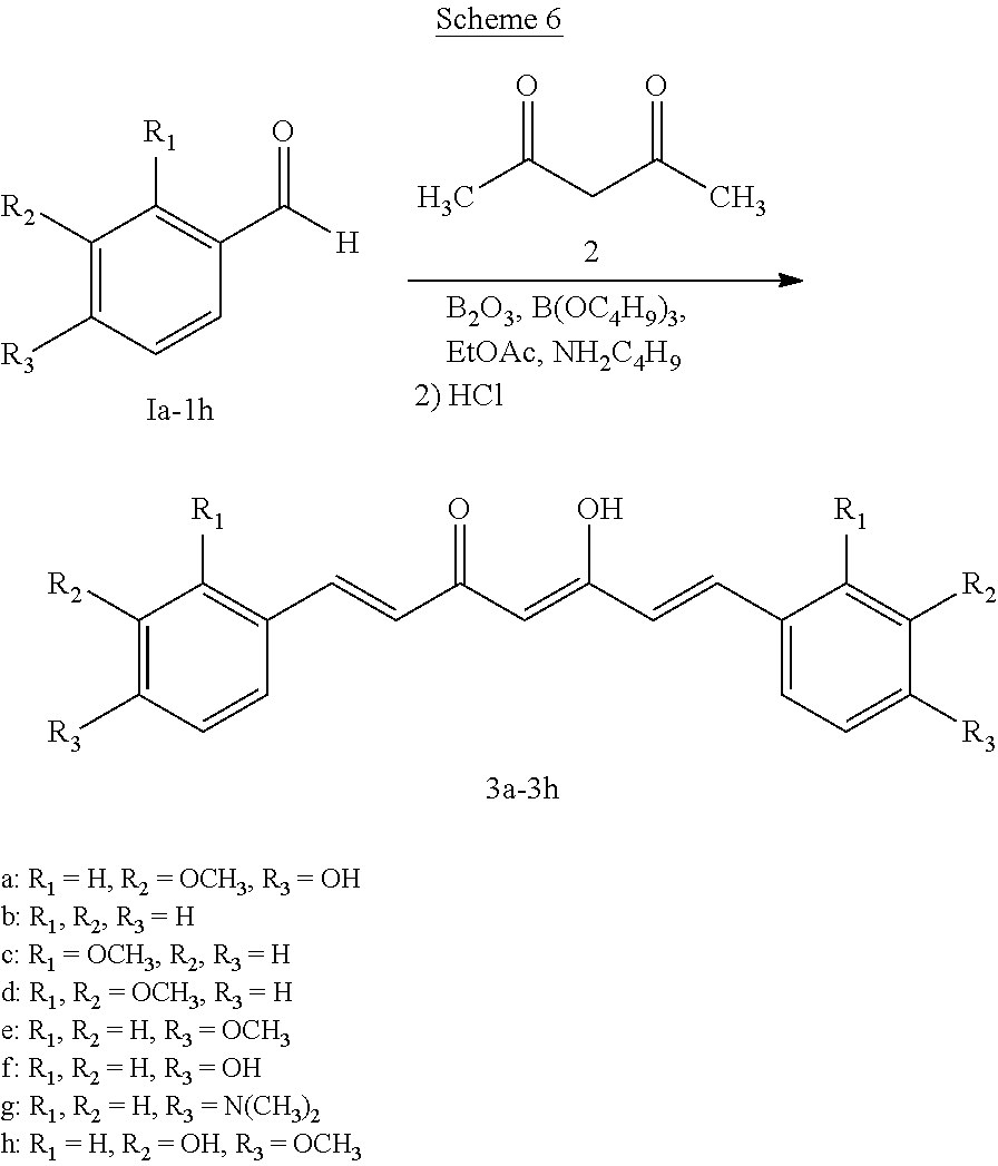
CC(CC(C)=O)=O.C1([R2])=C([R3])C=CC(C([H])=O)=C1[R1].C1([R2])=C([R3])C=CC(C=CC(C=C(C=CC2=CC=C([R3])C([R2])=C2[R1])O)=O)=C1[R1]
